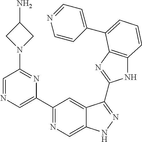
C1(C2=NC=C3C(=C2)C(C2=NC4=C(N2)C=CC=C4C2=CC=NC=C2)=NN3)=CN=CC(N2CC(N)C2)=N1
